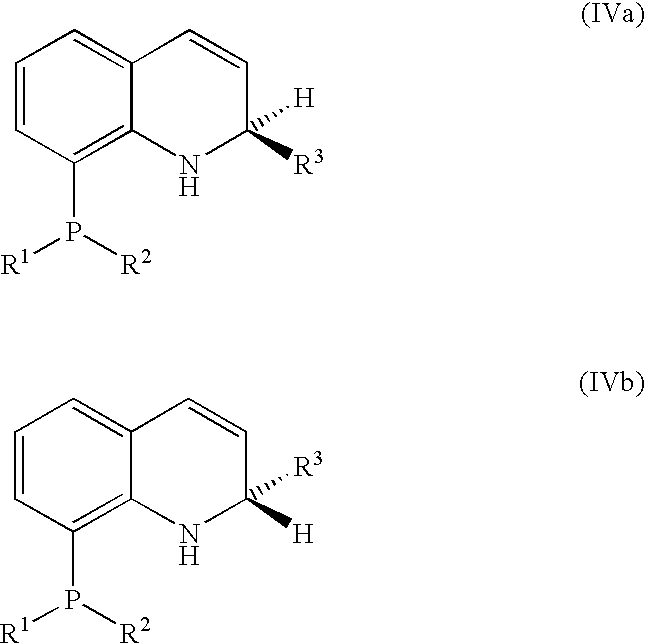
C1=CC(P([R2])[R1])=C2C(=C1)C=CC([H])([R3])N2.C1=CC(P([R2])[R1])=C2C(=C1)C=CC([R3])([H])N2
